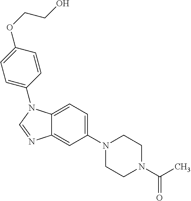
C1(N2CCN(C(C)=O)CC2)=CC=C2C(=C1)N=CN2C1=CC=C(OCCO)C=C1
